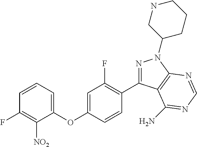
C1(OC2=CC(F)=C(C3=NN(C4CCCNC4)C4=C3C(N)=NC=N4)C=C2)=CC=CC(F)=C1[NO2]
